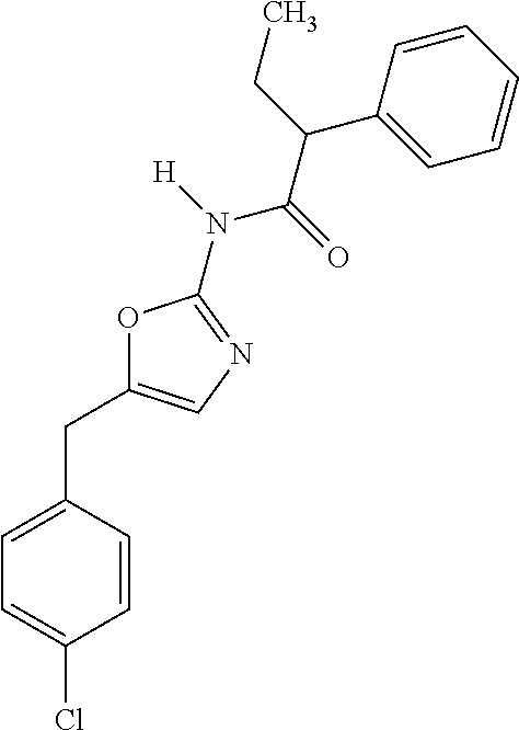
C1=CC(CC2=CN=C(N([H])C(=O)C(CC)C3=CC=CC=C3)O2)=CC=C1Cl
